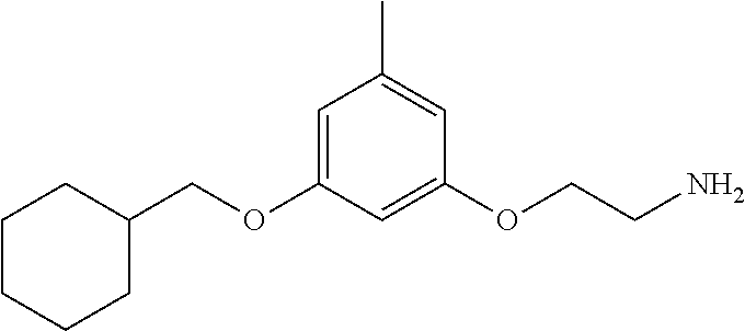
C(OC1=CC(C)=CC(OCCN)=C1)C1CCCCC1
